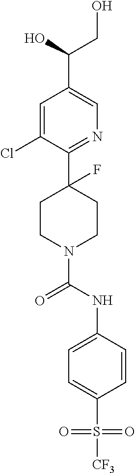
C1=C(Cl)C(C2(F)CCN(C(NC3=CC=C(S([CF3])(=O)=O)C=C3)=O)CC2)=NC=C1C(O)CO
